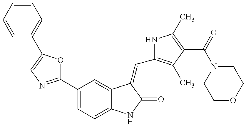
C1(C2=NC=C(C3=CC=CC=C3)O2)=CC=C2C(=C1)C(=CC1=C(C)C(C(=O)N3CCOCC3)=C(C)N1)C(=O)N2
